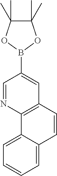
C1=NC2=C(C=C1B1OC(C)(C)C(C)(C)O1)C=CC1=CC=CC=C21
